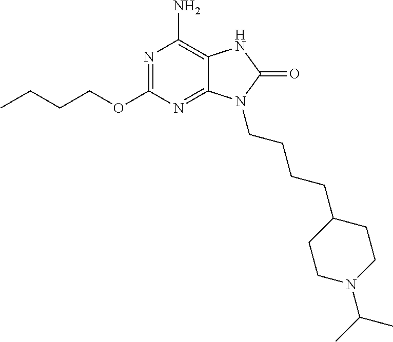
N1=C(OCCCC)N=C2C(=C1N)NC(=O)N2CCCCC1CCN(C(C)C)CC1
